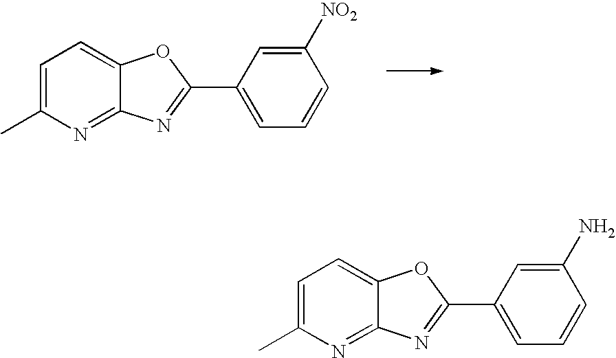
C1=C(C)N=C2C(=C1)OC(C1=CC=CC([NO2])=C1)=N2.C1=C(C)N=C2C(=C1)OC(C1=CC=CC(N)=C1)=N2
